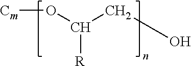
[Cm]OC([R])CO
